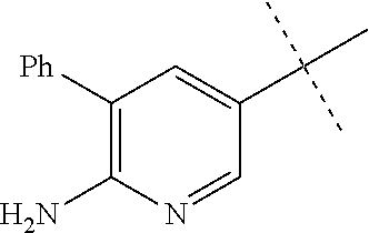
C1([Ph])=C(N)N=CC(C(C)(C)C)=C1
